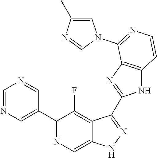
C1=NC=C(C2=NC=C3C(=C2F)C(C2=NC4=C(N2)C=CN=C4N2C=C(C)N=C2)=NN3)C=N1
